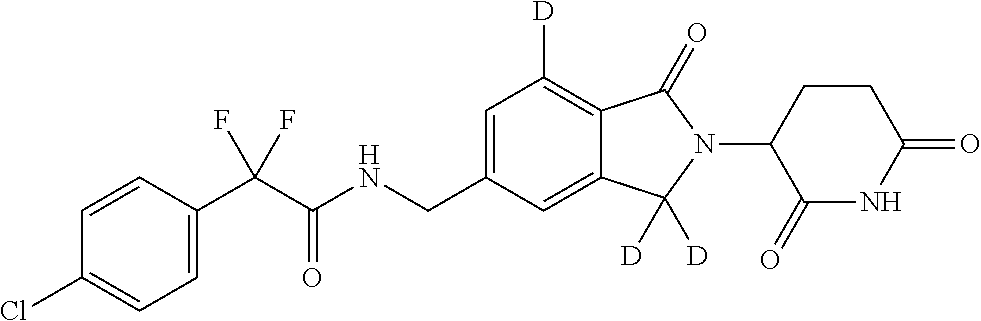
C1=CC(C(C(NCC2=CC([D])=C3C(=C2)C([D])([D])N(C2C(=O)NC(=O)CC2)C3=O)=O)(F)F)=CC=C1Cl
